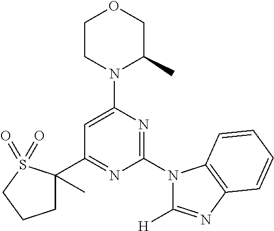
C1(C2=NC(N3C([H])=NC4=C3C=CC=C4)=NC(N3C(C)COCC3)=C2)(C)CCCS1(=O)=O
